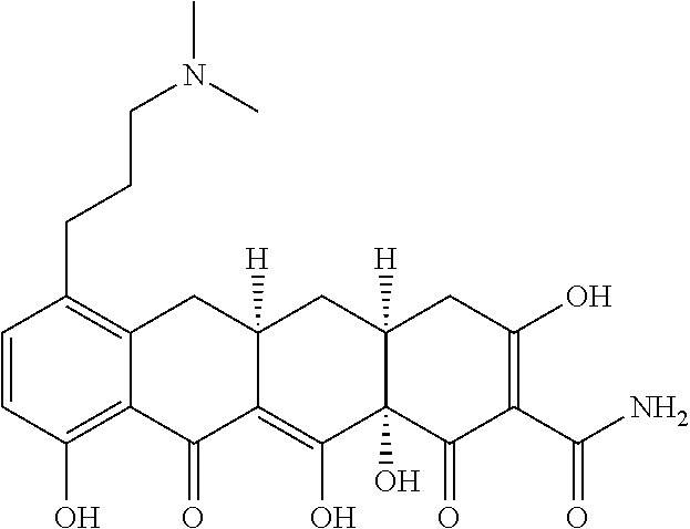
C1=CC(O)=C2C(=C1CCCN(C)C)CC1([H])C(=C(O)C3(O)C([H])(C1)CC(O)=C(C(N)=O)C3=O)C2=O
